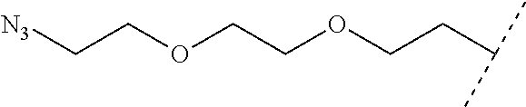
C(OCCC(C)C)COCC[N3]
